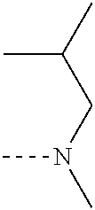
CC(CN(C)C)C
